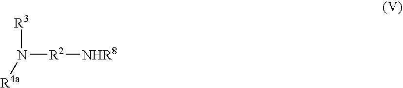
N([R2][NHR8])([R4a])[R3]
